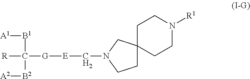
C12(CCN(C[E][G]C([B1][A1])([B2][A2])[R])C1)CCN([R1])CC2
